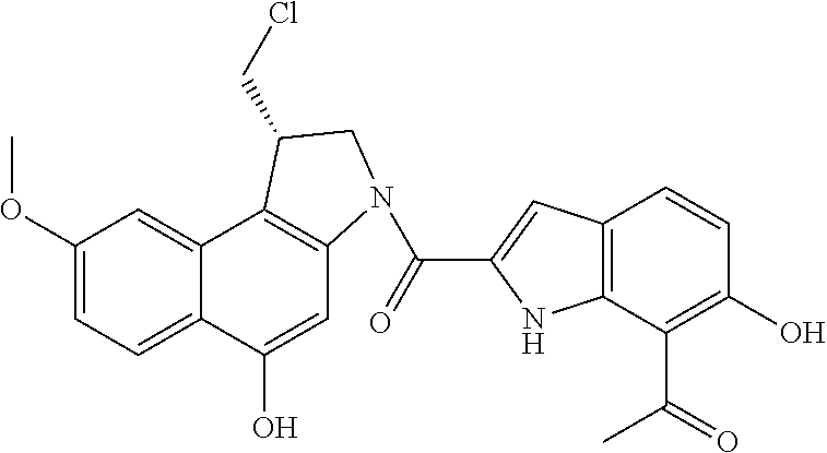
C1(OC)=CC=C2C(=C1)C1=C(C=C2O)N(C(=O)C2=CC3=C(N2)C(C(=O)C)=C(O)C=C3)CC1CCl
